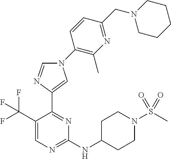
C1(NC2CCN(S(C)(=O)=O)CC2)=NC=C(C(F)(F)F)C(C2=CN(C3=C(C)N=C(CN4CCCCC4)C=C3)C=N2)=N1
